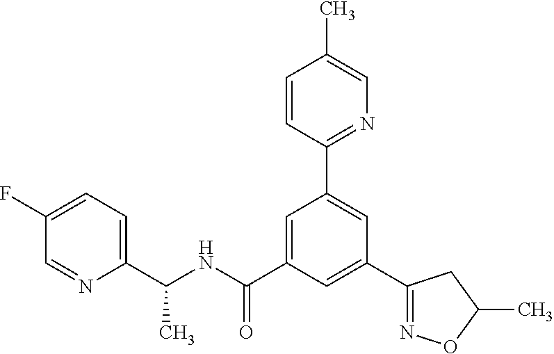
C1(C(NC(=O)C2=CC(C3=NC=C(C)C=C3)=CC(C3=NOC(C)C3)=C2)C)=CC=C(F)C=N1
